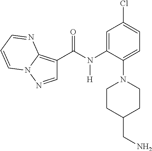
C1(C(N(C2=CC(Cl)=CC=C2N2CCC(CN)CC2)[H])=O)=C2N(N=C1)C=CC=N2
